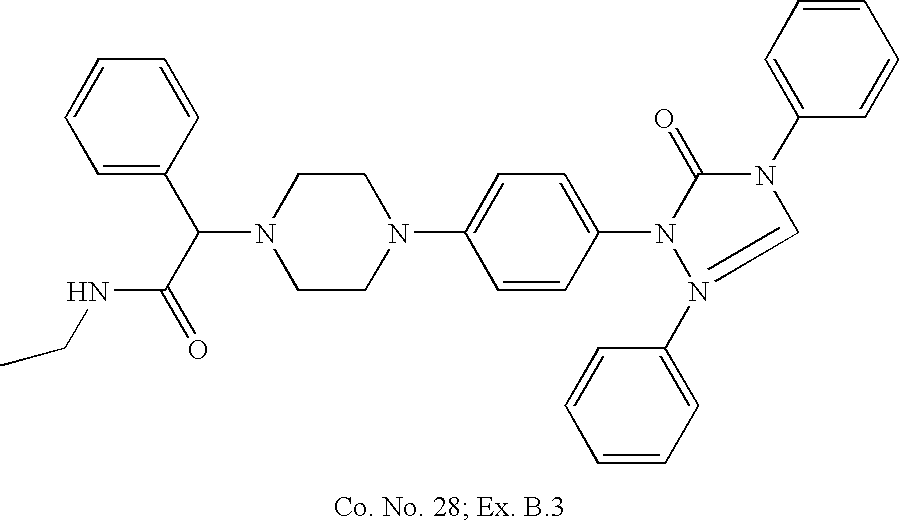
N1(C(C(=O)NCC)C2=CC=CC=C2)CCN(C2=CC=C(N3C(=O)N(C4=CC=CC=C4)C=N3C3=CC=CC=C3)C=C2)CC1
